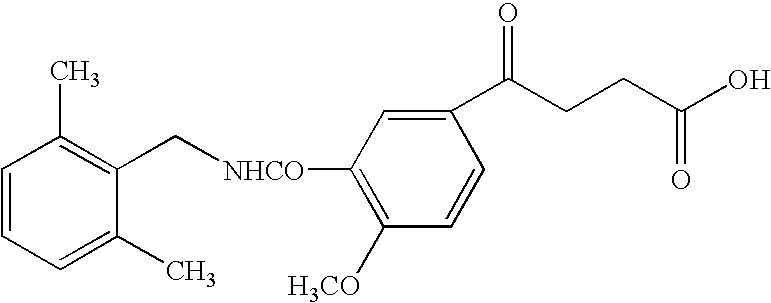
C1(C)=CC=CC(C)=C1C[NHCO]C1=C([H3CO])C=CC(C(CCC(O)=O)=O)=C1
